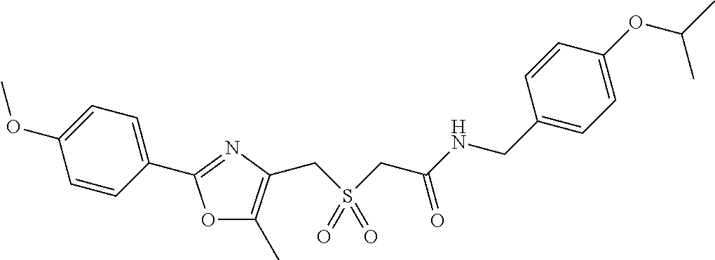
COC1=CC=C(C2=NC(CS(CC(=O)NCC3=CC=C(OC(C)C)C=C3)(=O)=O)=C(C)O2)C=C1
